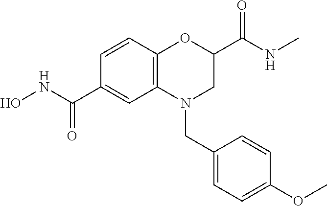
C1(C(NC)=O)CN(CC2=CC=C(OC)C=C2)C2=C(O1)C=CC(C(NO)=O)=C2
